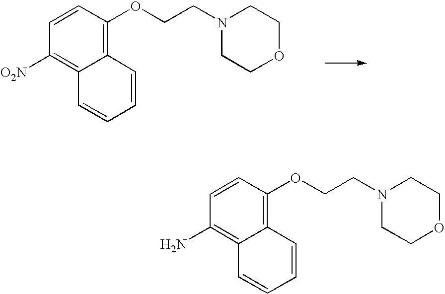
C1=CC(OCCN2CCOCC2)=C2C(=C1[O2N])C=CC=C2.C1=CC(OCCN2CCOCC2)=C2C(=C1N)C=CC=C2
